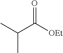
CC(C([OEt])=O)C
